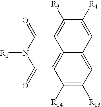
C12=C3C([R14])=C([R13])C=C1C=C([R4])C([R3])=C2C(=O)N([R1])C3=O
